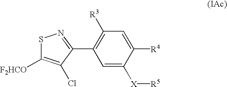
C1([R3])=C(C2=NSC([F2HCO])=C2Cl)C=C([X][R5])C([R4])=C1
